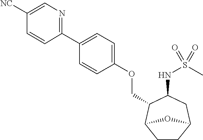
C1(C2=CC=C(OCC3C(NS(C)(=O)=O)CC4CCC3O4)C=C2)=NC=C([NC])C=C1
